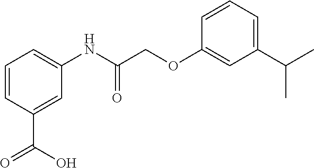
C1=CC(C(=O)O)=CC(NC(=O)COC2=CC(C(C)C)=CC=C2)=C1
